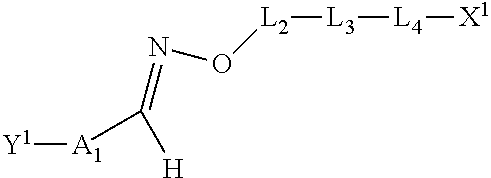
[A1]([Y1])C(=NO[L2][L3][L4][X1])[H]
